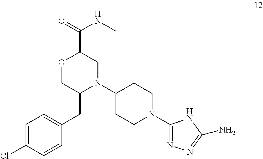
C1=C(Cl)C=CC(CC2N(C3CCN(C4=NN=C(N)N4)CC3)CC(C(NC)=O)OC2)=C1
